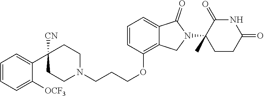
C1CN(CCCOC2=C3C(=CC=C2)C(=O)N(C2(C)CCC(=O)NC2=O)C3)CCC1([CN])C1=CC=CC=C1[OCF3]
